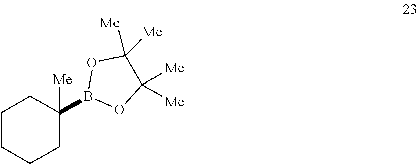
C1CCCC(B2OC([Me])([Me])C([Me])([Me])O2)([Me])C1
